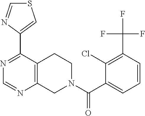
N1=C(C2=CSC=N2)C2=C(N=C1)CN(C(C1=CC=CC(C(F)(F)F)=C1Cl)=O)CC2
